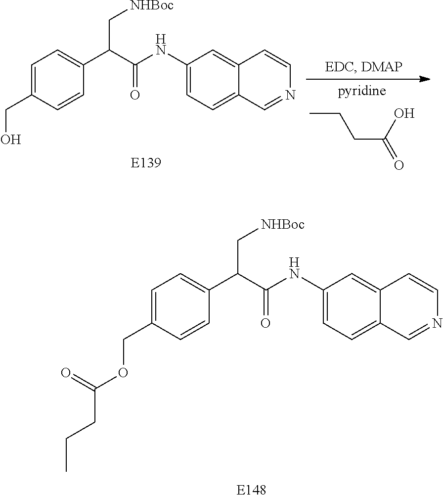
C1(NC(C(C2=CC=C(CO)C=C2)C[NHBoc])=O)=CC=C2C(=C1)C=CN=C2.CCCC(=O)O.C1(NC(C(C2=CC=C(COC(CCC)=O)C=C2)C[NHBoc])=O)=CC=C2C(=C1)C=CN=C2
